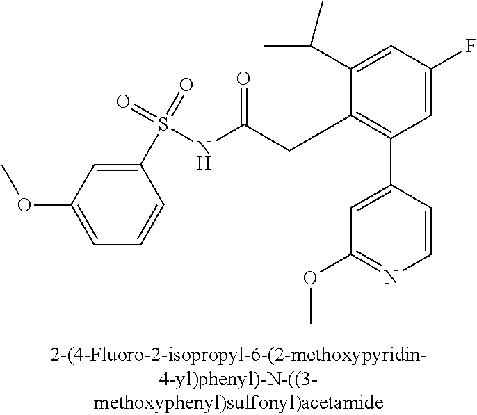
C1=C(F)C=C(C(C)C)C(CC(NS(=O)(=O)C2=CC(OC)=CC=C2)=O)=C1C1=CC(OC)=NC=C1
